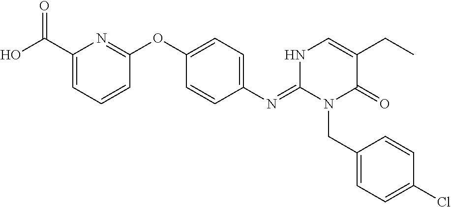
C1(C(O)=O)=CC=CC(OC2=CC=C(N=C3N(CC4=CC=C(Cl)C=C4)C(=O)C(CC)=CN3)C=C2)=N1
